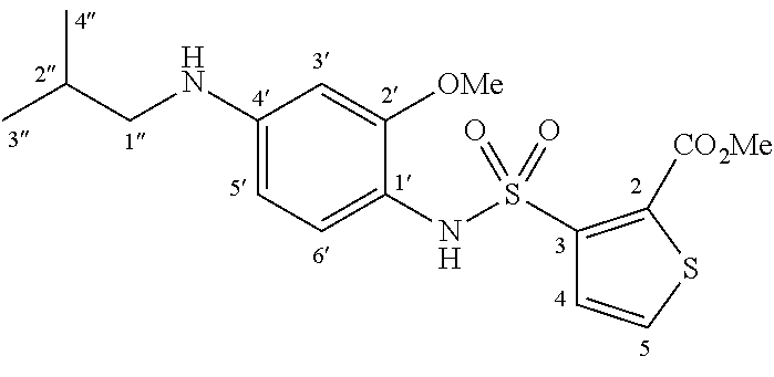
C1(NCC(C)C)=CC=C(NS(C2=C([CO2Me])SC=C2)(=O)=O)C([OMe])=C1
